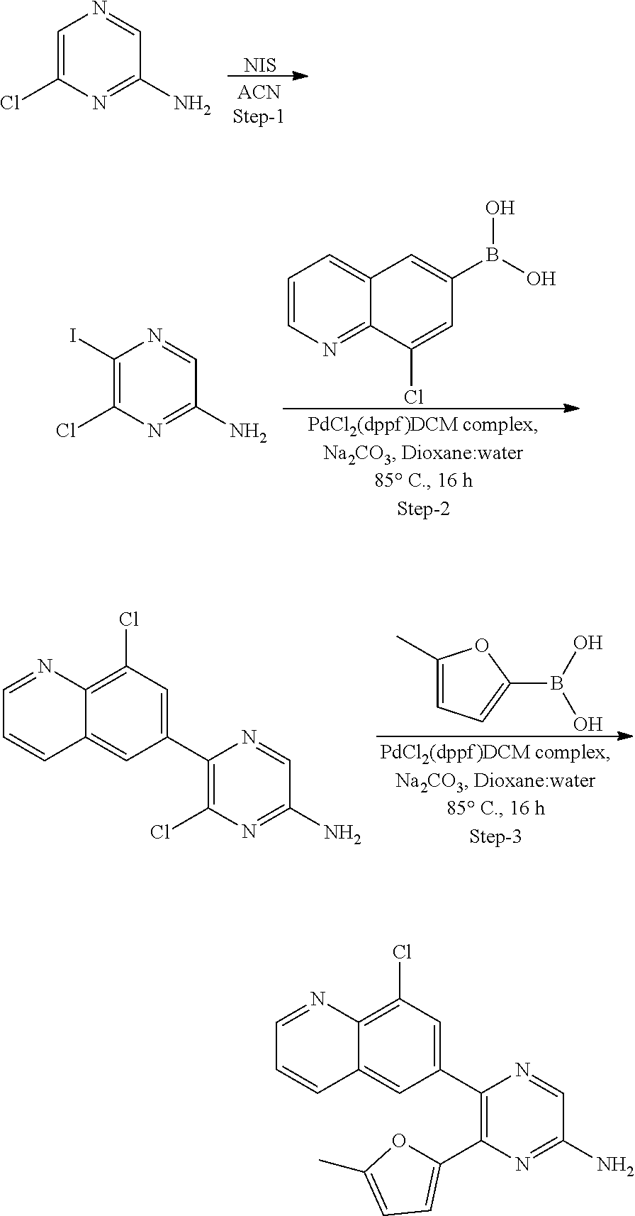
C1(C)=CC=C(B(O)O)O1.C1(C2=CC(Cl)=C3C(=C2)C=CC=N3)=C(Cl)N=C(N)C=N1.[NIS].C1=C(Cl)N=C(N)C=N1.C1(I)=C(Cl)N=C(N)C=N1.C1=CN=C2C(=C1)C=C(B(O)O)C=C2Cl.C1(C2=CC(Cl)=C3C(=C2)C=CC=N3)=C(C2=CC=C(C)O2)N=C(N)C=N1
